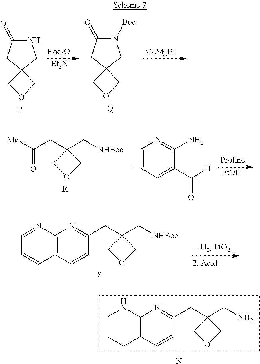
N1C(=O)CC2(C1)COC2.P.[Boc2O].[Et3N].N1([Boc])C(=O)CC2(C1)COC2.[Q].[MeMgBr].O=C([Me])CC1(C[NHBoc])COC1.[R].C1=[C+]C=C(C([H])=O)C(N)=N1.[EtOH].C1(CC2(C[NHBoc])COC2)=NC2=C(C=C1)C=CC=N2.S.C1(CC2(CN)COC2)=NC2=C(C=C1)CCCN2.N
